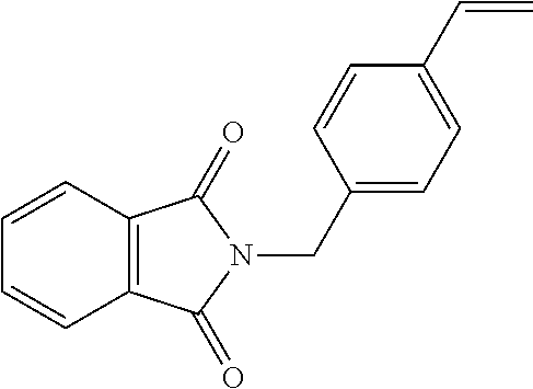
C1=CC=CC2=C1C(=O)N(CC1=CC=C(C=C)C=C1)C2=O
